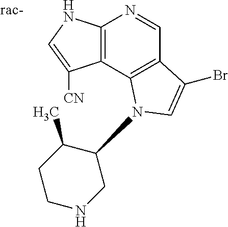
C12=C(C3=C(C=N1)C(Br)=CN3C1C(C)CCNC1)C([CN])=CN2
